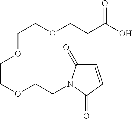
O=C(O)CCOCCOCCOCCN1C(=O)C=CC1=O
